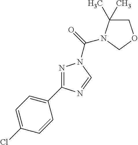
N1=C(C2=CC=C(Cl)C=C2)N=CN1C(=O)N1C(C)(C)COC1
